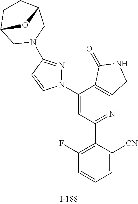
C1([CN])=CC=CC(F)=C1C1=NC2=C(C(N3N=C(N4CC5CCC(C4)O5)C=C3)=C1)C(=O)NC2
